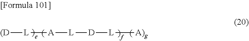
[(D][L][A][L][D][L][A)g]
